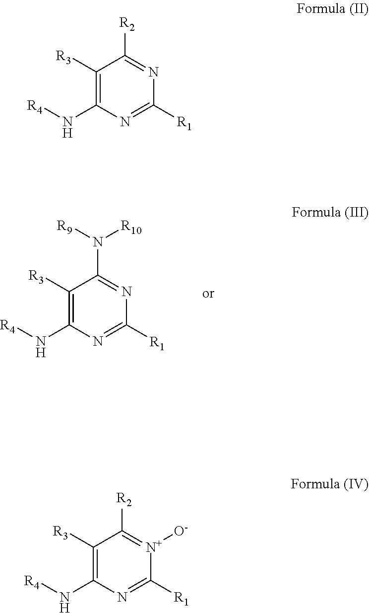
C1([R3])=C(N[R4])N=C([R1])N=C1N([R10])[R9].C1([R3])=C(N[R4])N=C([R1])N=C1[R2].C1([R3])=C(N[R4])N=C([R1])[N+]([O-])=C1[R2]
